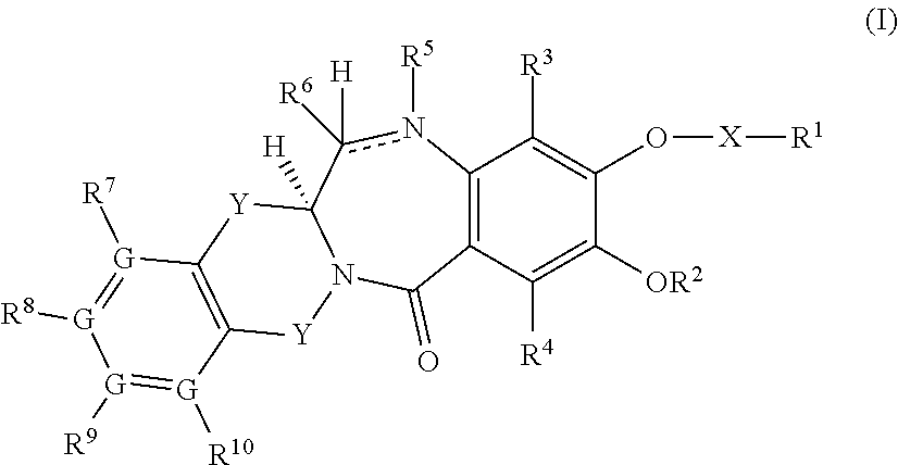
C1(O[X][R1])=C([R3])C2=C(C([R4])=C1[OR2])C(=O)N1C([H])(c([H])([R6])n2[R5])[Y]C2=C([Y]1)[G]([R10])=[G]([R9])[G]([R8])=[G]2[R7]
